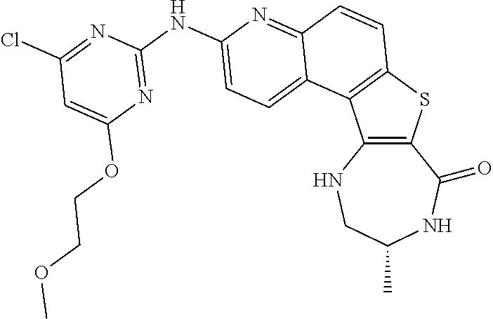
C12=C(NCC(C)NC1=O)C1=C(S2)C=CC2=NC(NC3=NC(OCCOC)=CC(Cl)=N3)=CC=C12
